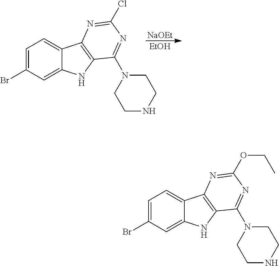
C1=C(Br)C=C2C(=C1)C1=C(N2)C(N2CCNCC2)=NC(Cl)=N1.[NaOEt].[EtOH].C1=C(Br)C=C2C(=C1)C1=C(N2)C(N2CCNCC2)=NC(OCC)=N1
